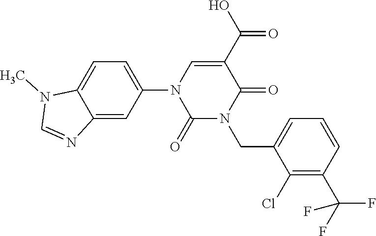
C1=C(N2C(=O)N(CC3=CC=CC(C(F)(F)F)=C3Cl)C(=O)C(C(O)=O)=C2)C=C2C(=C1)N(C)C=N2
